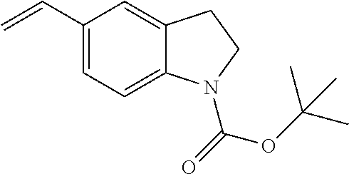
C=CC1=CC=C2C(=C1)CCN2C(=O)OC(C)(C)C
